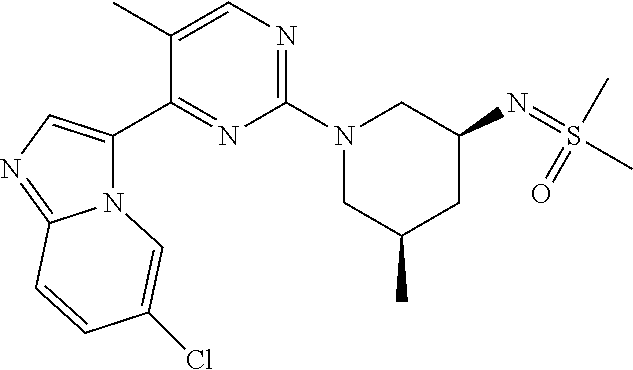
N(C1CN(C2=NC=C(C)C(C3=CN=C4N3C=C(Cl)C=C4)=N2)CC(C)C1)=S(=O)(C)C
